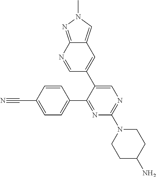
N1=C(C2=CC=C(C#N)C=C2)C(C2=CC3=CN(C)N=C3N=C2)=CN=C1N1CCC(N)CC1
